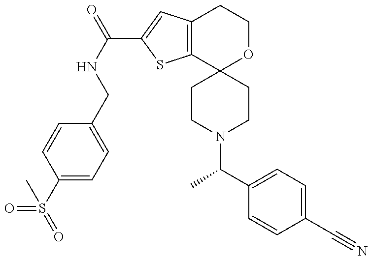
C1(S(=O)(=O)C)=CC=C(CNC(=O)C2=CC3=C(S2)C2(OCC3)CCN(C(C3=CC=C(C#N)C=C3)C)CC2)C=C1
